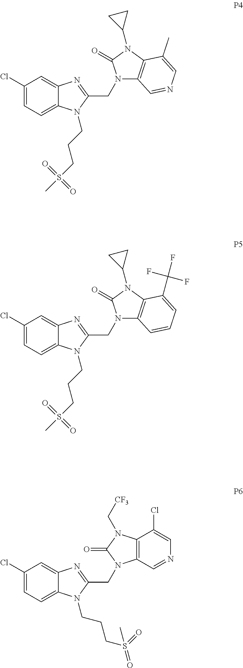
C1(Cl)=CC=C2C(=C1)N=C(CN1C3=C(N(C4CC4)C1=O)C(C)=CN=C3)N2CCCS(C)(=O)=O.C1(Cl)=CC=C2C(=C1)N=C(CN1C3=C(N(C4CC4)C1=O)C(C(F)(F)F)=CC=C3)N2CCCS(C)(=O)=O.C1(Cl)=CC=C2C(=C1)N=C(CN1C3=C(C(Cl)=CN=C3)N(C[CF3])C1=O)N2CCCS(=O)(=O)C
